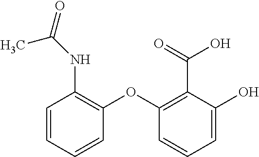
C1=CC=CC(OC2=C(C(O)=O)C(O)=CC=C2)=C1NC(=O)C
